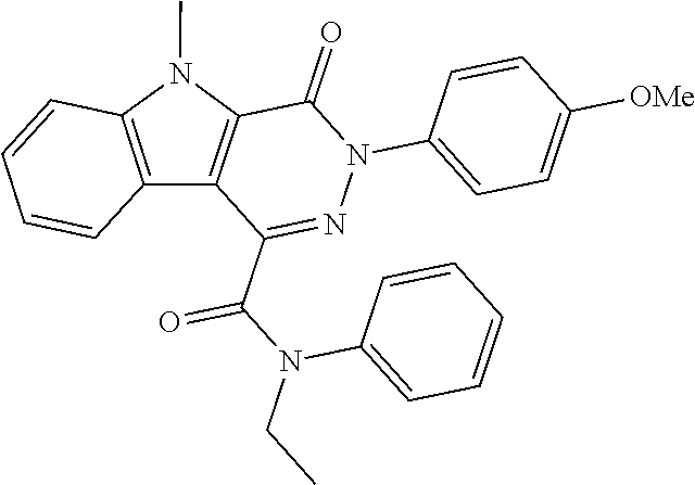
C1(=O)C2=C(C(C(N(CC)C3=CC=CC=C3)=O)=NN1C1=CC=C([OMe])C=C1)C1=C(N2C)C=CC=C1
